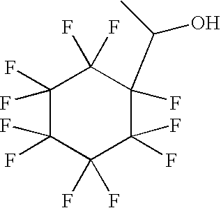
C1(F)(F)C(F)(F)C(F)(F)C(F)(C(C)O)C(F)(F)C1(F)F
